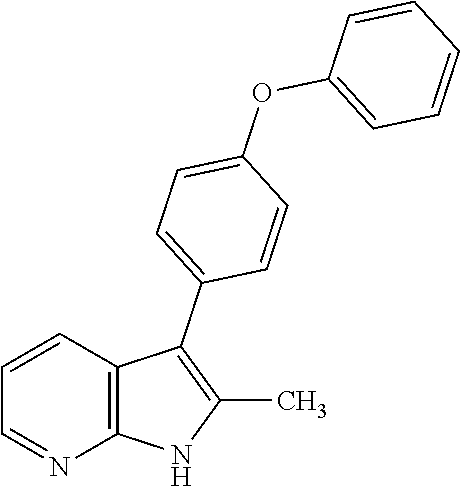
C1=CC2=C(N=C1)NC(C)=C2C1=CC=C(OC2=CC=CC=C2)C=C1
